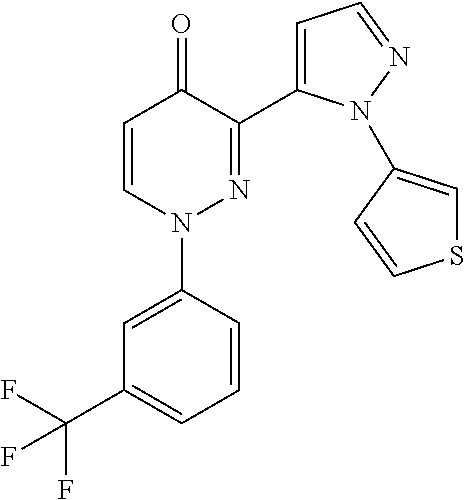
C1(C(F)(F)F)=CC=CC(N2N=C(C3=CC=NN3C3=CSC=C3)C(=O)C=C2)=C1
